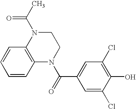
C1N(C(C)=O)C2=C(N(C(=O)C3=CC(Cl)=C(O)C(Cl)=C3)C1)C=CC=C2
